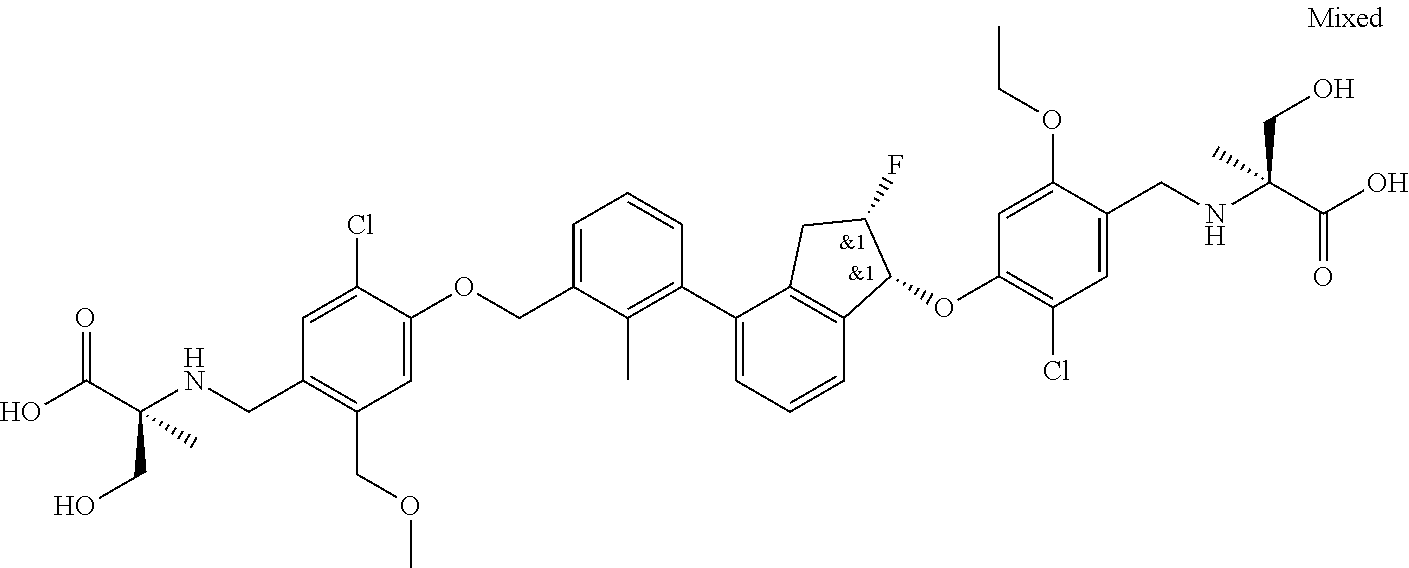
C1=C(OCC2=CC=CC(C3=CC=CC4=C3CC(F)C4OC3=C(Cl)C=C(CNC(C(O)=O)(CO)C)C(OCC)=C3)=C2C)C(Cl)=CC(CNC(C(O)=O)(CO)C)=C1COC
